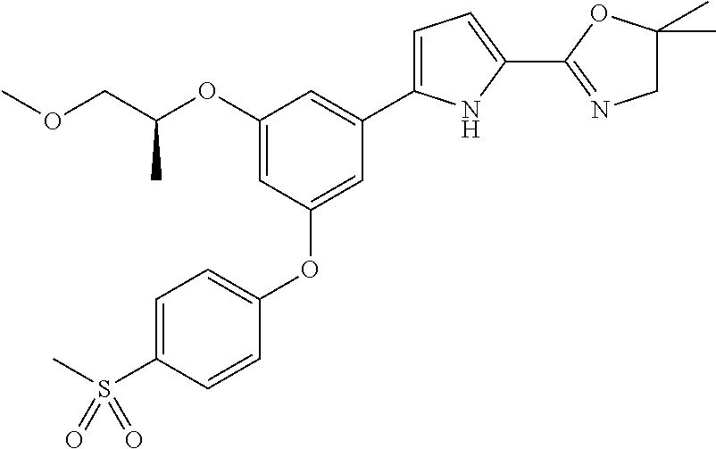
C1(OC(COC)C)=CC(OC2=CC=C(S(C)(=O)=O)C=C2)=CC(C2=CC=C(C3=NCC(C)(C)O3)N2)=C1
